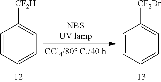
C1=CC=CC=C1[CF2H].C1=CC=CC=C1[CF2Br]
